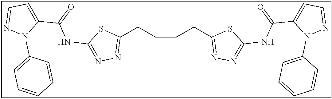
C1(CCCCC2=NN=C(NC(C3=CC=NN3C3=CC=CC=C3)=O)S2)=NN=C(NC(=O)C2=CC=NN2C2=CC=CC=C2)S1
